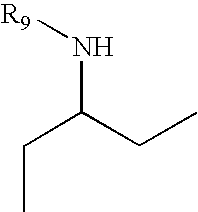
N([R9])C(CC)CC
